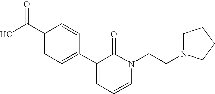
OC(C1=CC=C(C2=CC=CN(CCN3CCCC3)C2=O)C=C1)=O
